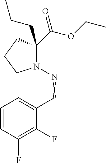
N1(N=CC2=CC=CC(F)=C2F)C(C(OCC)=O)(CCC)CCC1
